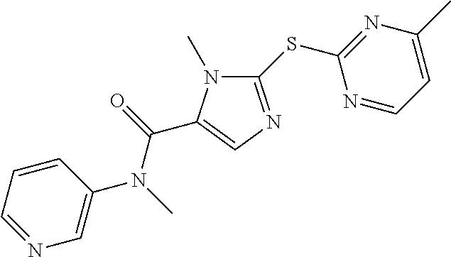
C1(SC2=NC(C)=CC=N2)=NC=C(C(=O)N(C)C2=CN=CC=C2)N1C
